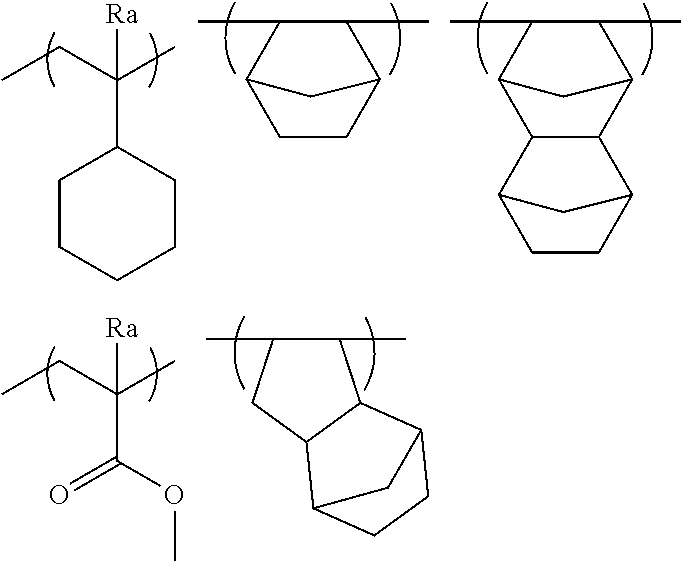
C1(C(CC)(C)[Ra])CCCCC1.C1CC2C(C)C(C)C1C2.C12C(C)C(C)C(C1)C1C2C2CCC1C2.C(C(CC)(C)[Ra])(=O)OC.C1(C)C(C)CC2C1C1CCC2C1
